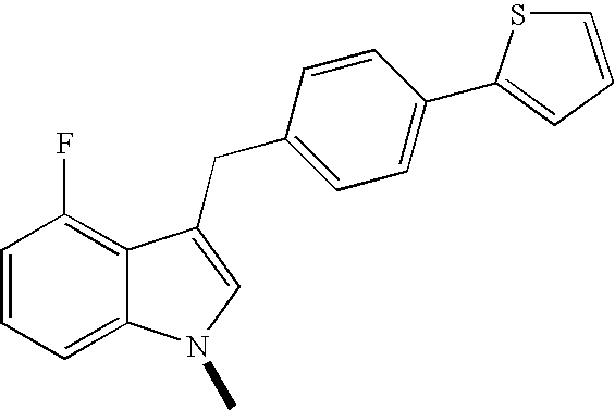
C1=CC=C2C(=C1F)C(CC1=CC=C(C3=CC=CS3)C=C1)=CN2C
